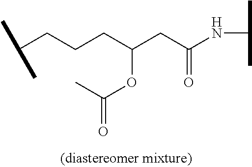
C(CCCC(CC(NC(C)C)=O)OC(=O)C)(C)C
